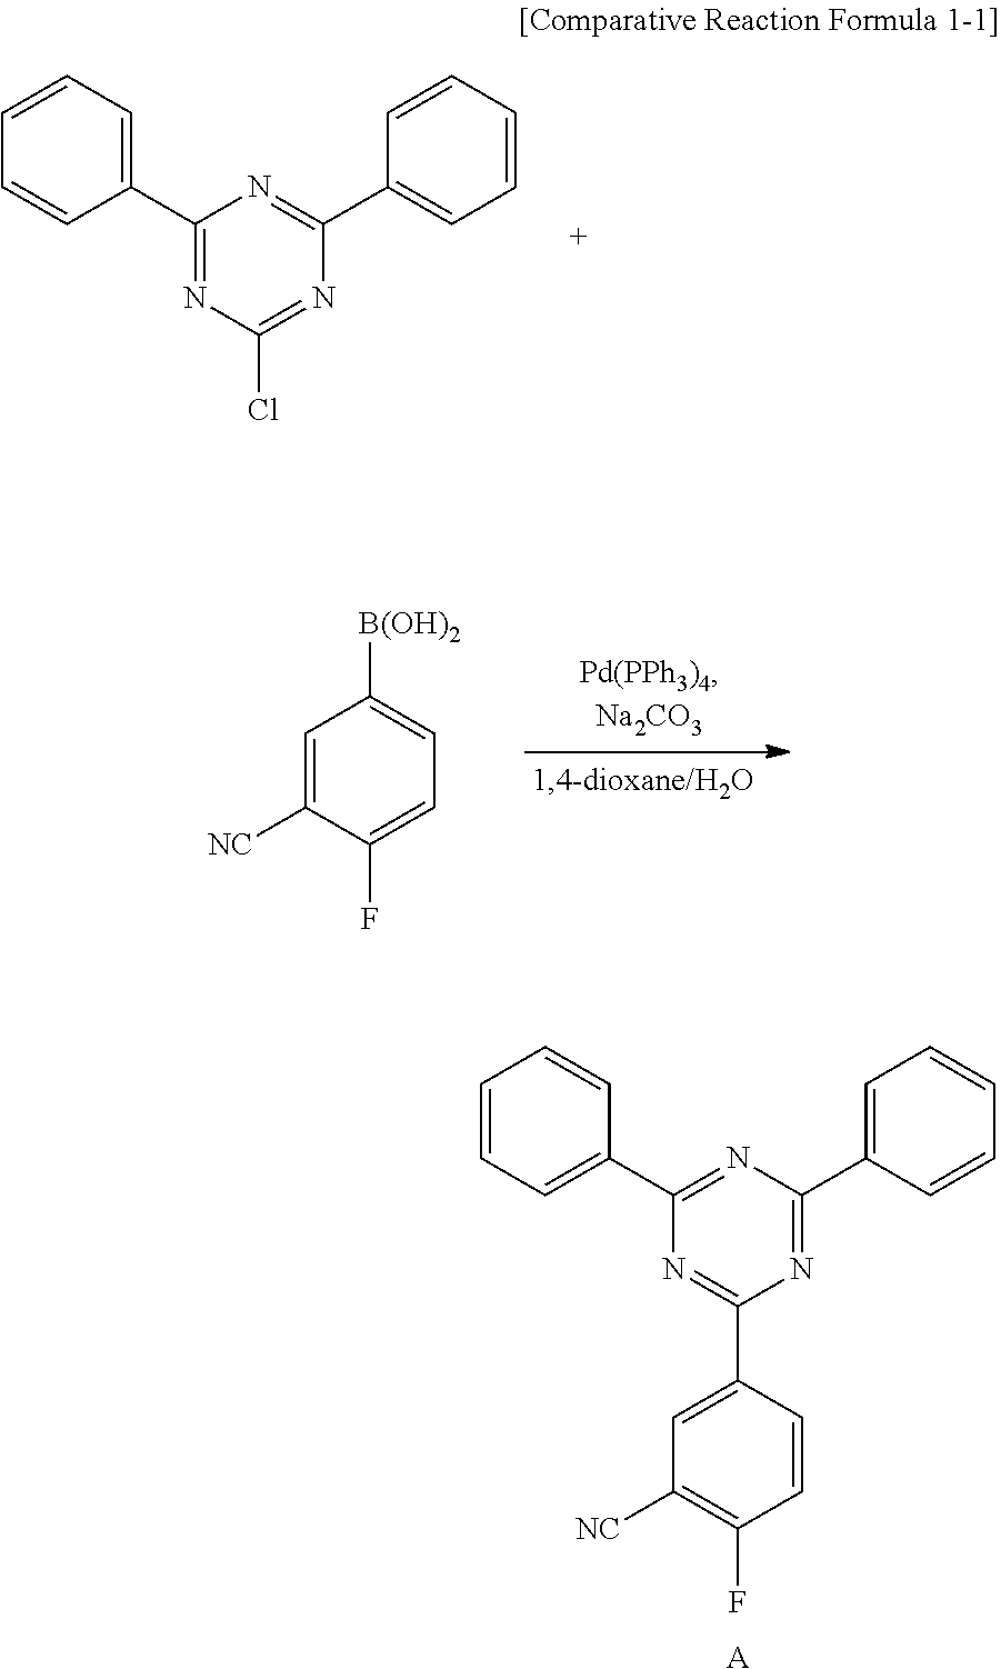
C1(C2=NC(Cl)=NC(C3=CC=CC=C3)=N2)=CC=CC=C1.C1(C2=NC(C3=CC=CC=C3)=NC(C3=CC([NC])=C(F)C=C3)=N2)=CC=CC=C1.[A].C1=C([NC])C(F)=CC=C1[B(OH)2]
